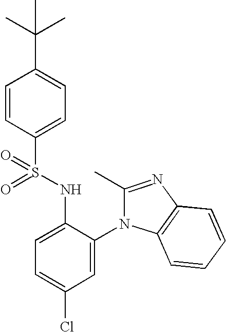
C1=CC(S(NC2=CC=C(Cl)C=C2N2C(C)=NC3=C2C=CC=C3)(=O)=O)=CC=C1C(C)(C)C
